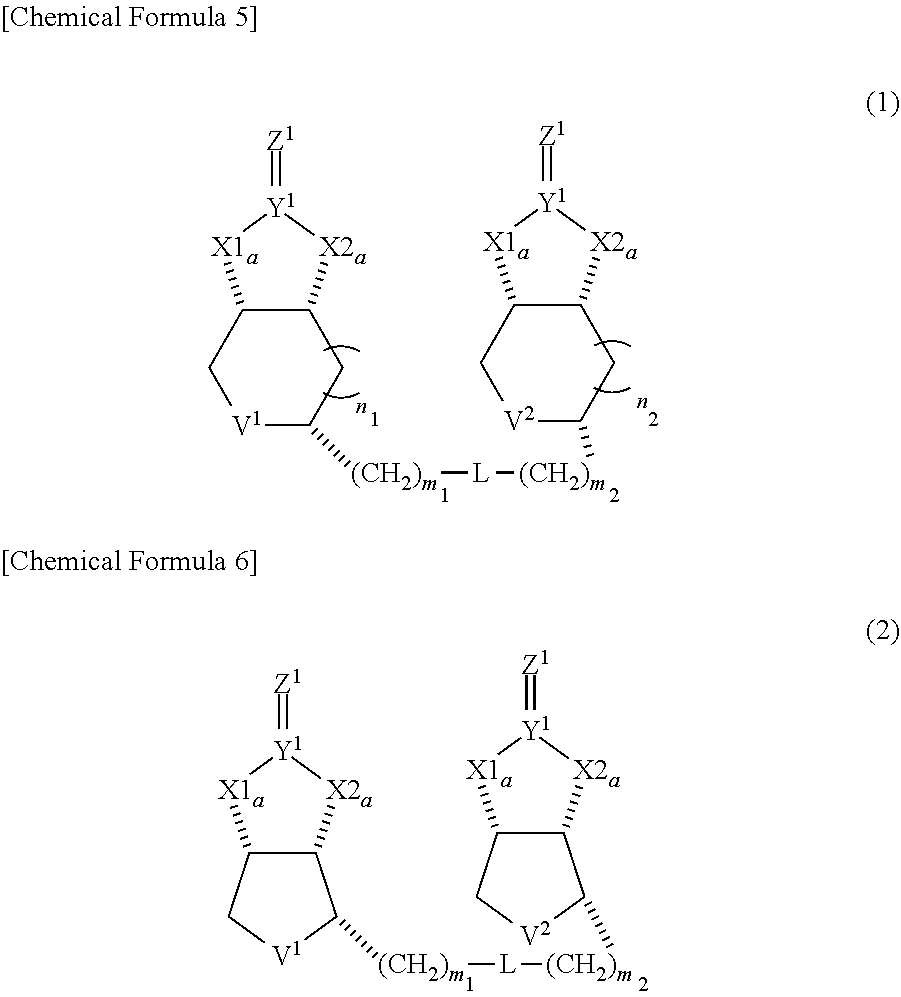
C12C(C[V1]C1[(CH2)m][L][(CH2)m]C1C3C(C[V2]1)[X1a][Y1](=[Z1])[X2a]3)[X1a][Y1](=[Z1])[X2a]2.C12C([X1a][Y1](=[Z1])[X2a]1)C[V1]C([(CH2)m][L][(CH2)m]C1[V2]CC3C([X2a][Y1](=[Z1])[X1a]3)C1)C2
